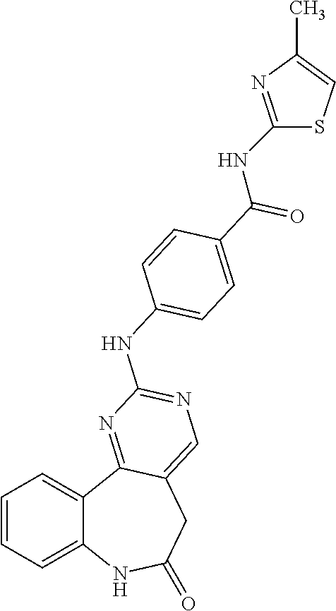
C1=CC=C2C(=C1)C1=NC(NC3=CC=C(C(=O)NC4=NC(C)=CS4)C=C3)=NC=C1CC(=O)N2
